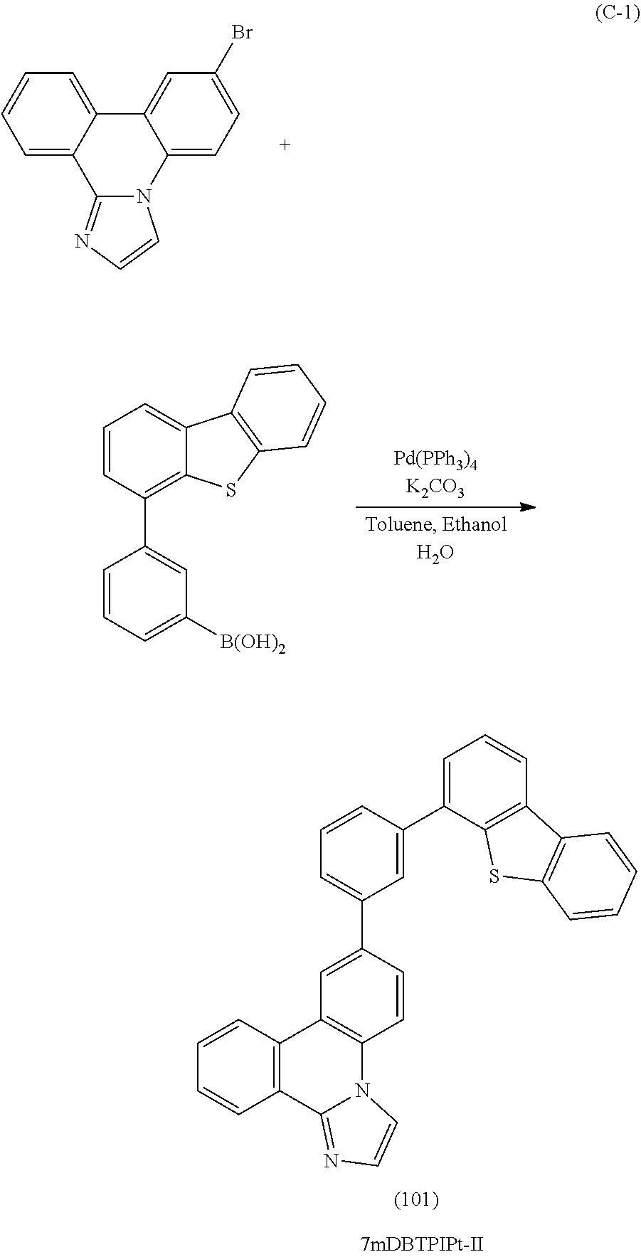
C12=CC=CC=C1C1=CC(Br)=CC=C1N1C2=NC=C1.C1=CC(C2=CC([B(OH)2])=CC=C2)=C2C(=C1)C1=C(S2)C=CC=C1.C1=CC(C2=CC=CC3=C2SC2=C3C=CC=C2)=CC(C2=CC3=C(C=C2)N2C(=NC=C2)C2=C3C=CC=C2)=C1
